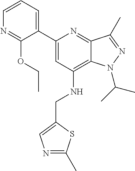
C1=CC=C(C2=CC(NCC3=CN=C(C)S3)=C3C(=N2)C(C)=NN3C(C)C)C(OCC)=N1
